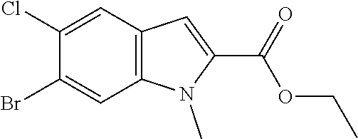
C12=C(C=C(Cl)C(Br)=C1)C=C(C(=O)OCC)N2C
